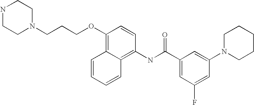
C(N1CCNCC1)CCOC1=C2C(=C(NC(C3=CC(F)=CC(N4CCCCC4)=C3)=O)C=C1)C=CC=C2
